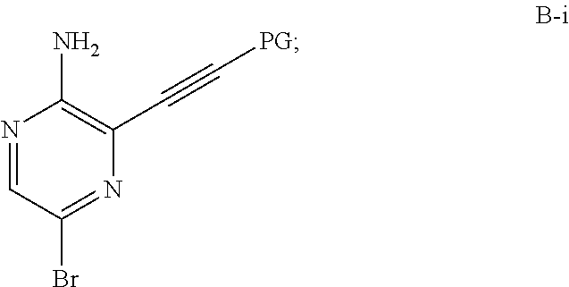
C1(Br)=NC(C#C[PG])=C(N)N=C1
